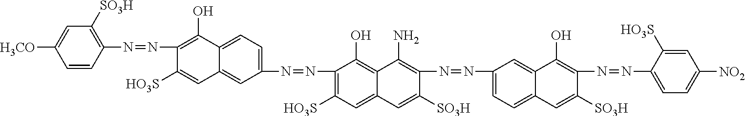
C1=CC(N=NC2=C(O)C3=CC=C(N=NC4=C([HO3S])C=C5C(=C4O)C(N)=C(N=NC4=CC=C6C(=C4)C(O)=C(N=NC4=CC=C([NO2])C=C4[HO3S])C([SO3H])=C6)C([SO3H])=C5)C=C3C=C2[HO3S])=C([SO3H])C=C1[H3CO]
